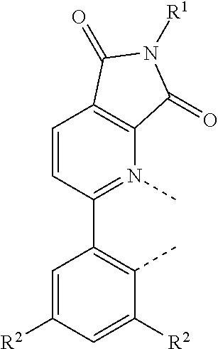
C1(C2=C(C)C([R2])=CC([R2])=C2)=N(C)C2=C(C=C1)C(=O)N([R1])C2=O
